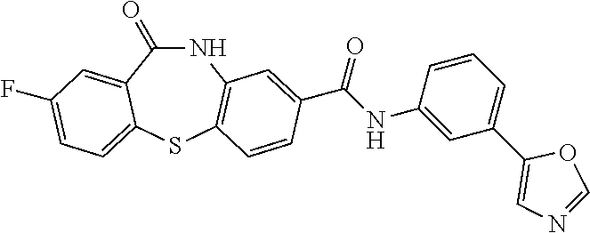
N1C(=O)C2=CC(F)=CC=C2SC2=C1C=C(C(NC1=CC(C3=CN=CO3)=CC=C1)=O)C=C2
